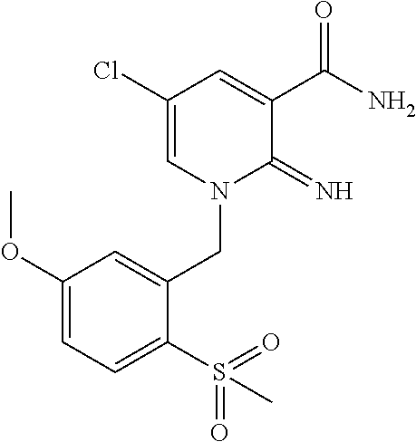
C1(Cl)=CN(CC2=CC(OC)=CC=C2S(=O)(=O)C)C(=N)C(C(N)=O)=C1
